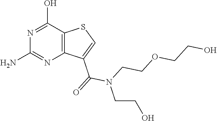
N1=C(O)C2=C(N=C1N)C(C(=O)N(CCOCCO)CCO)=CS2
